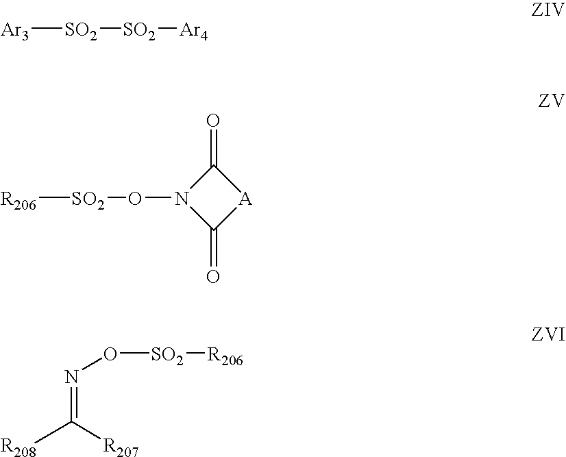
[Ar3][SO2][SO2][Ar4].[R206][SO2]ON1C(=O)[A]C1=O.[R208]C(=NO[SO2][R206])[R207]
